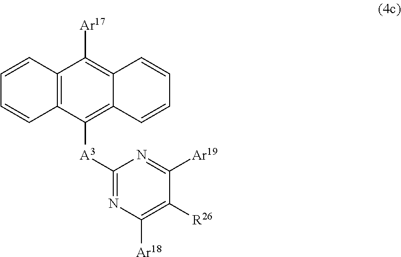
C1=CC2=C(C=C1)C([A3]C1=NC([Ar18])=C([R26])C([Ar19])=N1)=C1C(=C2[Ar17])C=CC=C1
